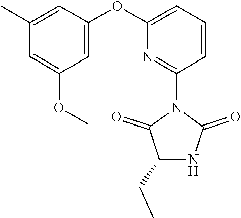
C1=C(OC)C=C(OC2=CC=CC(N3C(=O)C(CC)NC3=O)=N2)C=C1C
